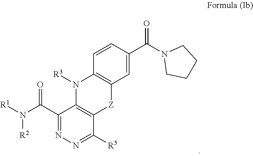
C1=CC(C(N2CCCC2)=O)=CC2=C1N([R3])C1=C([Z]2)C([R5])=NN=C1C(N([R1])[R2])=O
